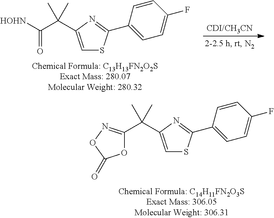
C1(C(C2=CSC(C3=CC=C(F)C=C3)=N2)(C)C)=NOC(=O)O1.[HOHN]C(C(C1=CSC(C2=CC=C(F)C=C2)=N1)(C)C)=O
